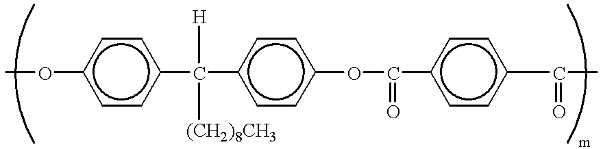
O(c1ccc(C(c2ccc(OC(=O)c3ccc(C(=O)C)cc3)cc2)([H])[(CH2)8CH3])cc1)C
